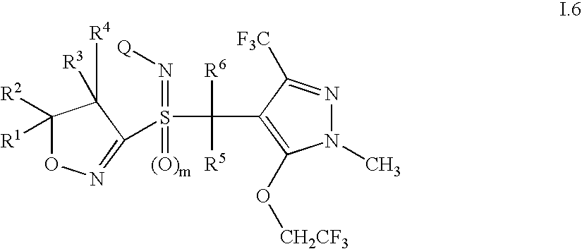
S(=N[Q])(=[(O)m])(C([R6])([R5])C1=C(O[CH2CF3])N(C)N=C1[F3C])C1=NOC([R2])([R1])C1([R4])[R3]
